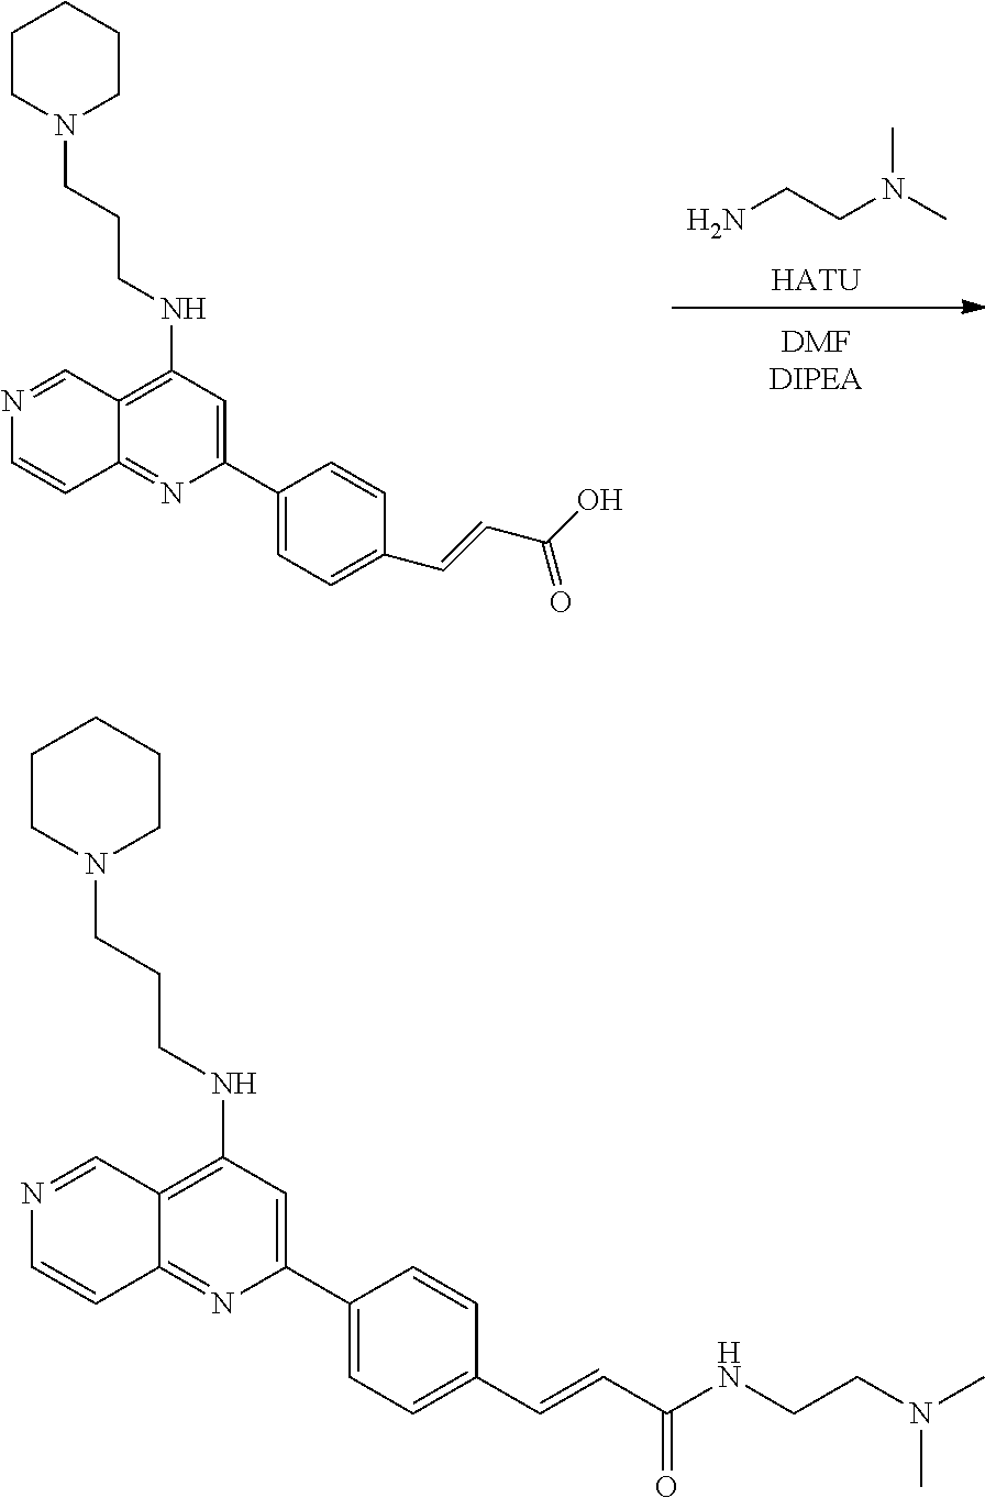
[HATU].NCCN(C)C.C1(C2=CC(NCCCN3CCCCC3)=C3C(=N2)C=CN=C3)=CC=C(C=CC(O)=O)C=C1.C1(C2=CC(NCCCN3CCCCC3)=C3C(=N2)C=CN=C3)=CC=C(C=CC(NCCN(C)C)=O)C=C1
